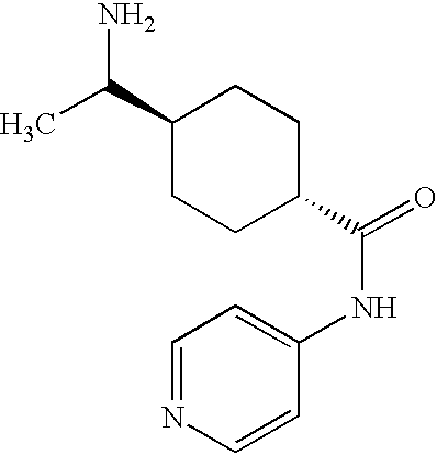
C1(C(C)N)CCC(C(=O)NC2=CC=NC=C2)CC1
